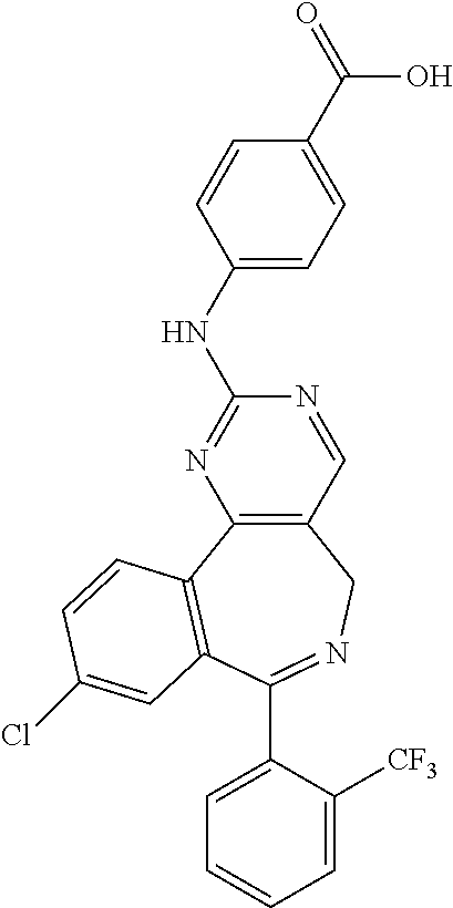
C12=C(C3=C(C(C4=CC=CC=C4[CF3])=NC1)C=C(Cl)C=C3)N=C(NC1=CC=C(C(=O)O)C=C1)N=C2
